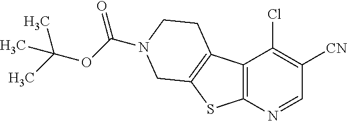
C12=C(N=CC([CN])=C1Cl)SC1=C2CCN(C(=O)OC(C)(C)C)C1
